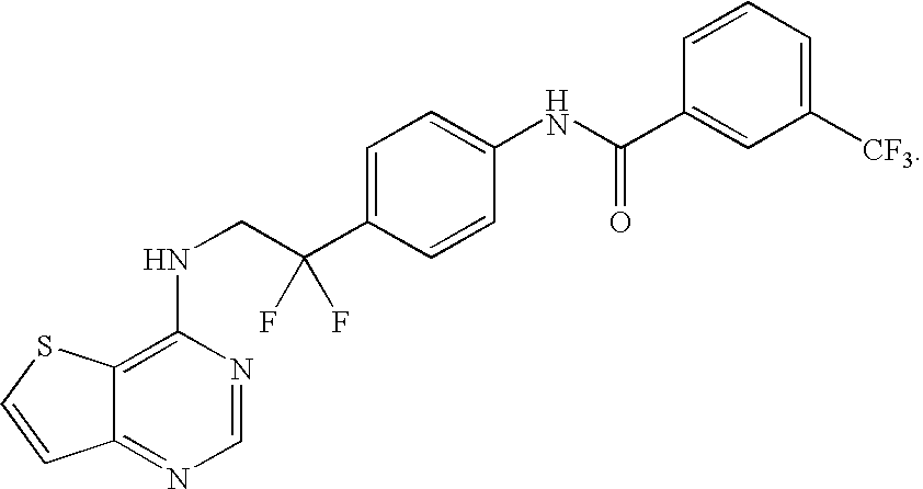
C1(NCC(C2=CC=C(NC(C3=CC([CF3])=CC=C3)=O)C=C2)(F)F)=C2C(=NC=N1)C=CS2
